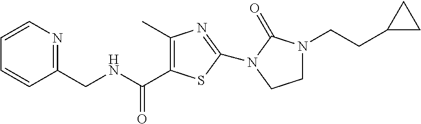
C1=CN=C(CNC(=O)C2=C(C)N=C(N3C(=O)N(CCC4CC4)CC3)S2)C=C1
